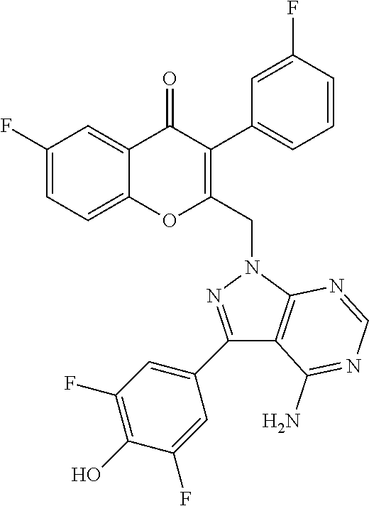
C1=C(F)C=C2C(=C1)OC(CN1N=C(C3=CC(F)=C(O)C(F)=C3)C3=C1N=CN=C3N)=C(C1=CC=CC(F)=C1)C2=O
